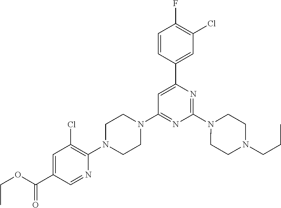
C1=C(C(OCC)=O)C=NC(N2CCN(C3=NC(N4CCN(CCC)CC4)=NC(C4=CC(Cl)=C(F)C=C4)=C3)CC2)=C1Cl
